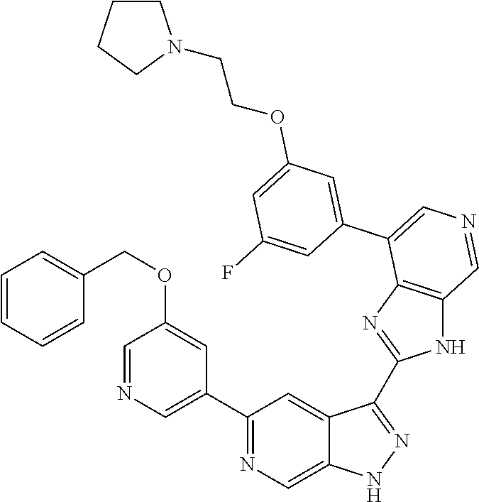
C1(C2=CN=CC(OCC3=CC=CC=C3)=C2)=NC=C2C(=C1)C(C1=NC3=C(N1)C=NC=C3C1=CC(OCCN3CCCC3)=CC(F)=C1)=NN2
